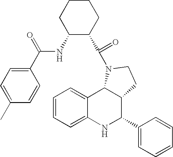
C1=CC=C2C(=C1)C1C(C(C3=CC=CC=C3)N2)CCN1C(=O)C1C(NC(C2=CC=C(C)C=C2)=O)CCCC1
